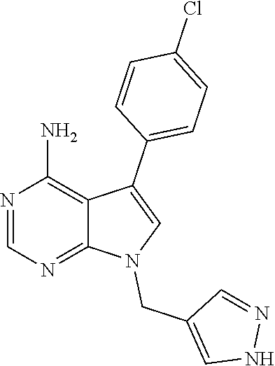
N1=CN=C2C(=C1N)C(C1=CC=C(Cl)C=C1)=CN2CC1=CNN=C1
